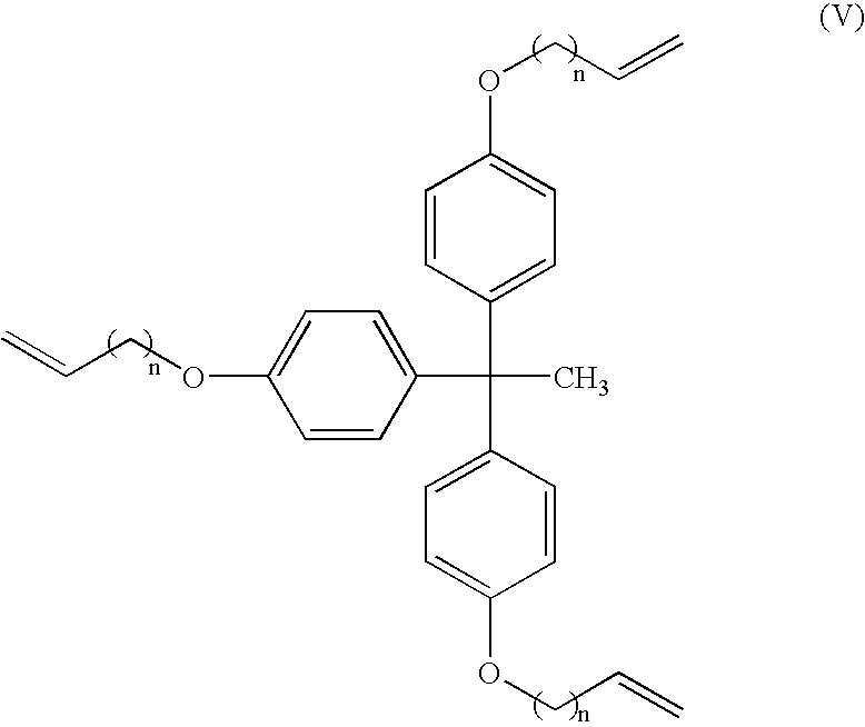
C1=CC(C(C)(C2=CC=C(OCC=C)C=C2)C2=CC=C(OCC=C)C=C2)=CC=C1OCC=C
